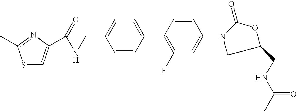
C1=C(CNC(C2=CSC(C)=N2)=O)C=CC(C2=C(F)C=C(N3CC(CNC(C)=O)OC3=O)C=C2)=C1
